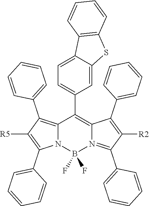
C12=C(C3=CC=CC=C3)C([R5])=C(C3=CC=CC=C3)N1B(F)(F)N1=C(C3=CC=CC=C3)C([R2])=C(C3=CC=CC=C3)C1=C2C1=CC=C2C(=C1)SC1=C2C=CC=C1
